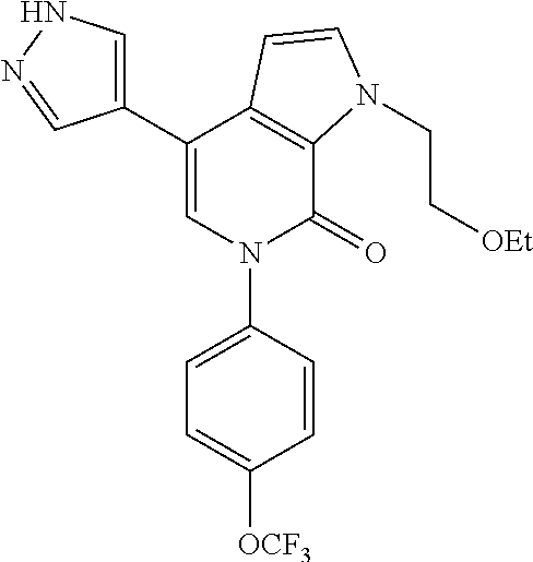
C1(C2=CNN=C2)=CN(C2=CC=C([OCF3])C=C2)C(=O)C2=C1C=CN2CC[OEt]
